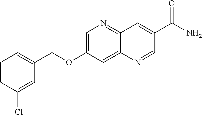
C1=CC(Cl)=CC(COC2=CN=C3C(=C2)N=CC(C(N)=O)=C3)=C1
